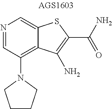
N1=CC(N2CCCC2)=C2C(=C1)SC(C(=O)N)=C2N
